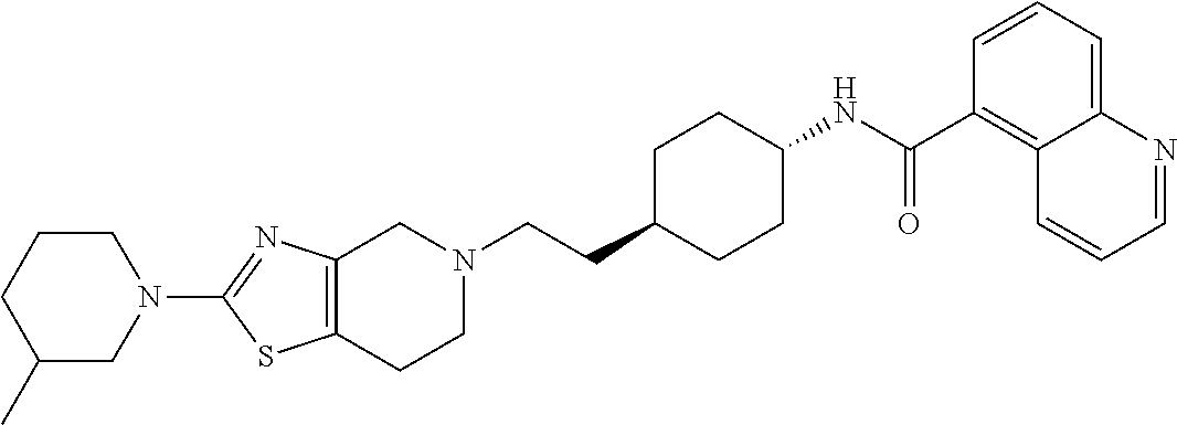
C1(N2CCCC(C)C2)=NC2=C(S1)CCN(CCC1CCC(NC(C3=C4C(=CC=C3)N=CC=C4)=O)CC1)C2
